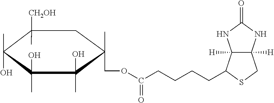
C(CCCCC1C2([H])C([H])(CS1)NC(=O)N2)(=O)OCC1(C)C(O)(C)C(C)(O)C(C)(O)C([CH2OH])(C)C1
